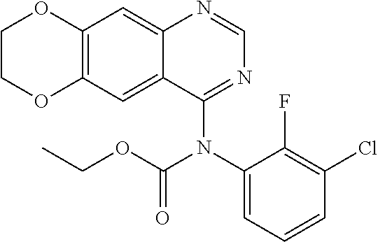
C12=C(C=C3C(=C1)N=CN=C3N(C1=CC=CC(Cl)=C1F)C(OCC)=O)OCCO2
